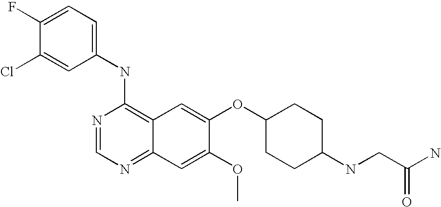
C1(NC2=C3C(=NC=N2)C=C(OC)C(OC2CCC(NCC(=O)N)CC2)=C3)=CC=C(F)C(Cl)=C1
